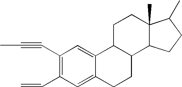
C1(C#CC)=C(C=C)C=C2C(=C1)C1C(CC2)C2C(C)(CC1)C(C)CC2
